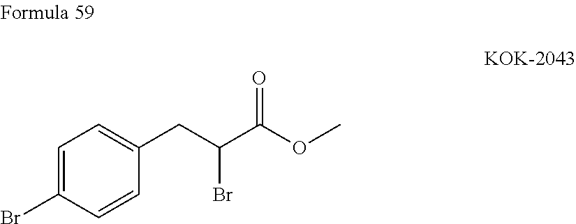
BrC1=CC=C(CC(C(OC)=O)Br)C=C1
